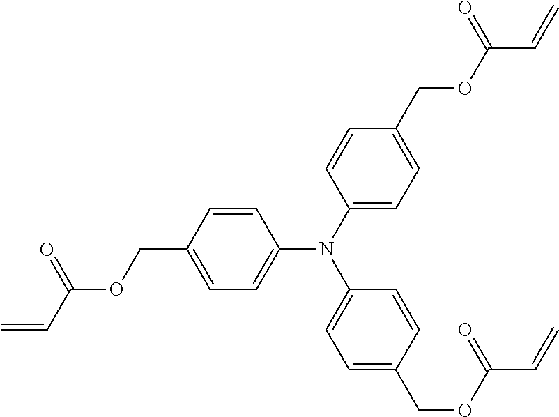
C1=CC(COC(C=C)=O)=CC=C1N(C1=CC=C(COC(C=C)=O)C=C1)C1=CC=C(COC(C=C)=O)C=C1
